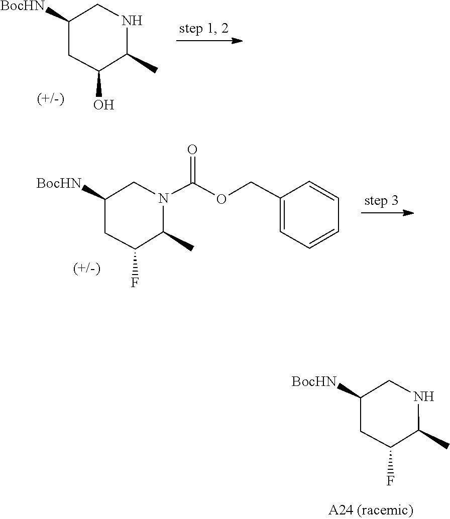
C1C(O)C(C)NCC1[BocHN].C1C(F)C(C)N(C(OCC2=CC=CC=C2)=O)CC1[BocHN].C1C(F)C(C)NCC1[BocHN]
